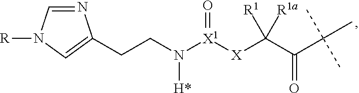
C(N([X1]([X]C(C(C(C)(C)C)=O)([R1])[R1a])=O)[H*])CC1=CN([R])C=N1
